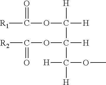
[R1]C(=O)OC([H])([H])C([H])(OC(=O)[R2])C([H])(OC)[H]
